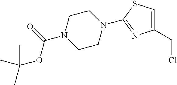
C1CN(C2=NC(CCl)=CS2)CCN1C(=O)OC(C)(C)C
